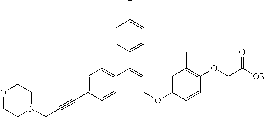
O1CCN(CC#CC2=CC=C(C(=CCOC3=CC(C)=C(OCC([OR])=O)C=C3)C3=CC=C(F)C=C3)C=C2)CC1
